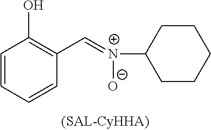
C1=CC=CC(C=[N+](C2CCCCC2)[O-])=C1O
